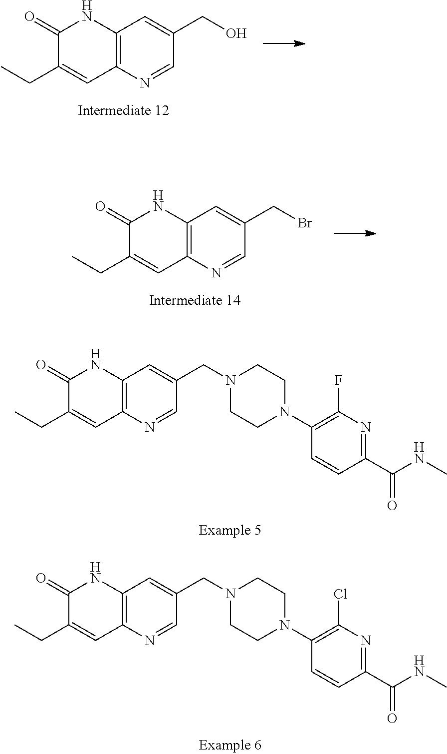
C1(=O)C(CC)=CC2=C(N1)C=C(CO)C=N2.C1(=O)C(CC)=CC2=C(N1)C=C(CBr)C=N2.C1(=O)C(CC)=CC2=C(N1)C=C(CN1CCN(C3=C(F)N=C(C(=O)NC)C=C3)CC1)C=N2.C1(=O)C(CC)=CC2=C(N1)C=C(CN1CCN(C3=C(Cl)N=C(C(=O)NC)C=C3)CC1)C=N2
